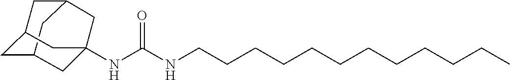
C12CC3CC(C1)CC(NC(NCCCCCCCCCCCC)=O)(C3)C2
